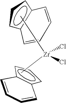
C1=CC2C(C=C1)CCC2.c1ccc2c1C=CC=C2.C[Zr](C)(Cl)Cl
